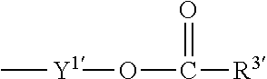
[Y1](OC([R3])=O)C
